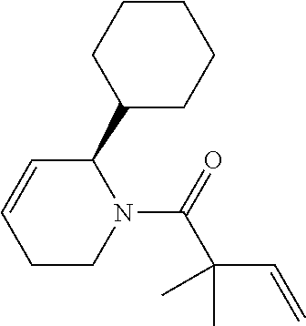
N1(C(=O)C(C=C)(C)C)CCC=CC1C1CCCCC1
